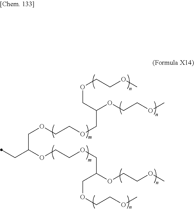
C(C(COCCOCC(OCCOC)COCCOC)OCCOCC(OCCOC)COCCOC)C
